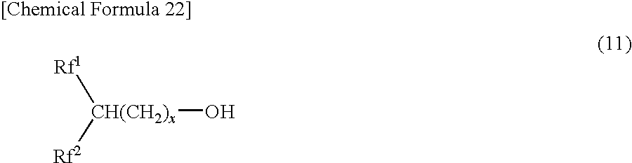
[Rf1][CH(CH2)x]([Rf2])O
